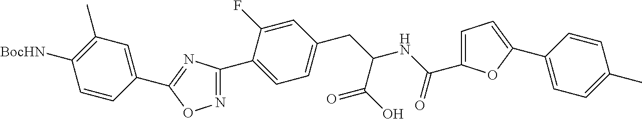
C1(C2=CC=C(CC(C(=O)O)NC(=O)C3=CC=C(C4=CC=C(C)C=C4)O3)C=C2F)=NOC(C2=CC(C)=C([BocHN])C=C2)=N1
